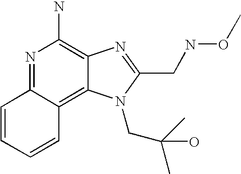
N1=C2C(=C3C(=C1N)N=C(CNOC)N3CC(C)(C)O)C=CC=C2
